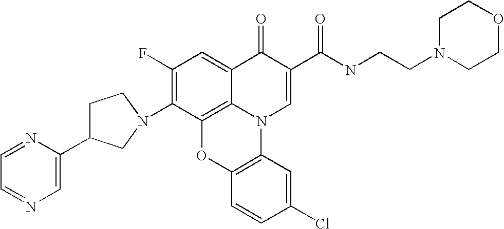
C1(F)=C(N2CC(C3=CN=CC=N3)CC2)C2=C3C(=C1)C(=O)C(C(NCCN1CCOCC1)=O)=CN3C1=C(O2)C=CC(Cl)=C1
